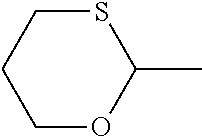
C1OC(C)SCC1
